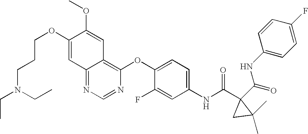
O(C1=CC2=NC=NC(OC3=CC=C(NC(C4(C(=O)NC5=CC=C(F)C=C5)CC4(C)C)=O)C=C3F)=C2C=C1OC)CCCN(CC)CC
